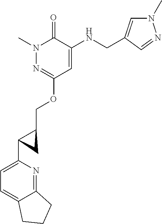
N1(C)N=C(OCC2C(C3=CC=C4C(=N3)CCC4)C2)C=C(NCC2=CN(C)N=C2)C1=O
